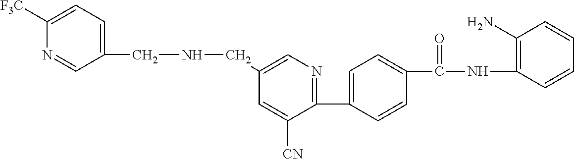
C1(CNCC2=CC=C([F3C])N=C2)=CN=C(C2=CC=C(C(NC3=C(N)C=CC=C3)=O)C=C2)C([CN])=C1
